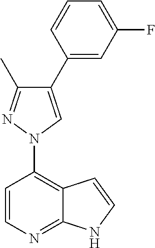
C1=CC(N2N=C(C)C(C3=CC(F)=CC=C3)=C2)=C2C(=N1)NC=C2
